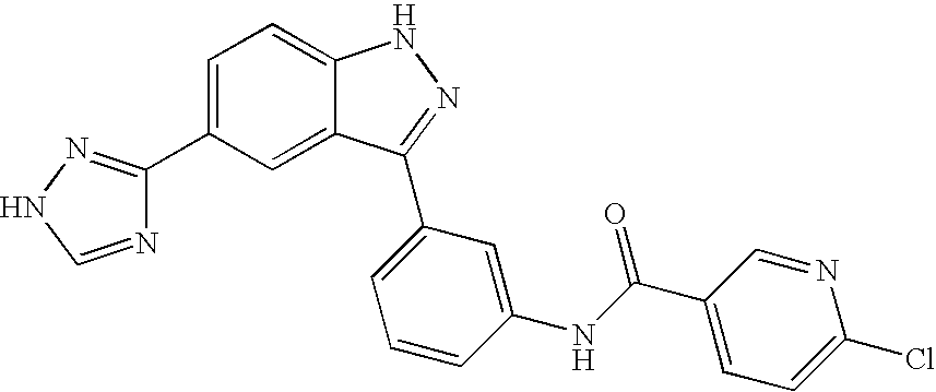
C1=C(C2=NNC=N2)C=C2C(=C1)NN=C2C1=CC=CC(NC(=O)C2=CC=C(Cl)N=C2)=C1
